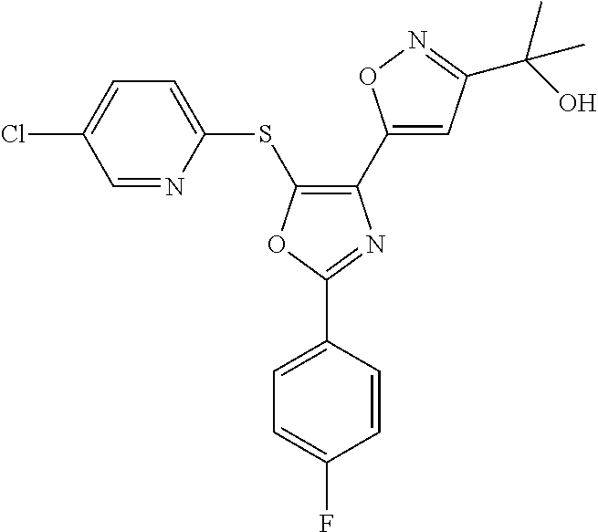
C1(C2=CC(C(O)(C)C)=NO2)=C(SC2=CC=C(Cl)C=N2)OC(C2=CC=C(F)C=C2)=N1
